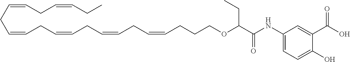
C(CC=CCC=CCC=CCC=CCCCOC(C(=O)NC1=CC=C(O)C(C(=O)O)=C1)CC)=CCC=CCC
